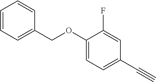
C1(COC2=CC=C(C#C)C=C2F)=CC=CC=C1
